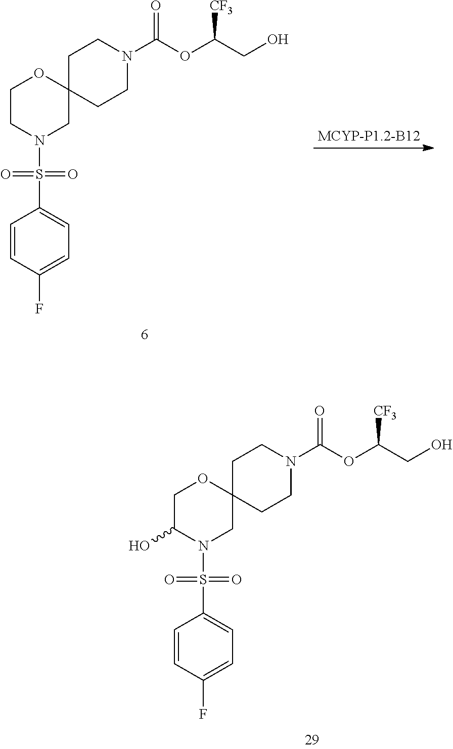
C1C2(CCN(C(OC(CO)[CF3])=O)C1)OCCN(S(=O)(=O)C1=CC=C(F)C=C1)C2.C1C2(CCN(C(OC(CO)[CF3])=O)C1)OCC(O)N(S(=O)(=O)C1=CC=C(F)C=C1)C2
